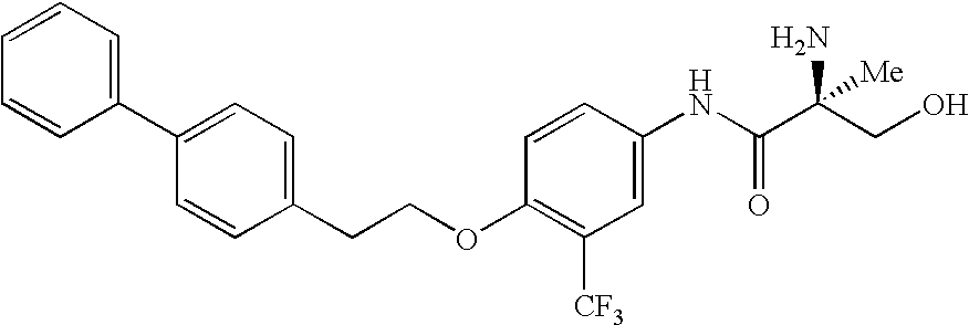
C(C1=CC=C(C2=CC=CC=C2)C=C1)COC1=C([CF3])C=C(NC(C(CO)(N)[Me])=O)C=C1
